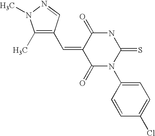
O=C1C(=CC2=C(C)N(C)N=C2)C(=O)N(C2=CC=C(Cl)C=C2)C(=S)N1
